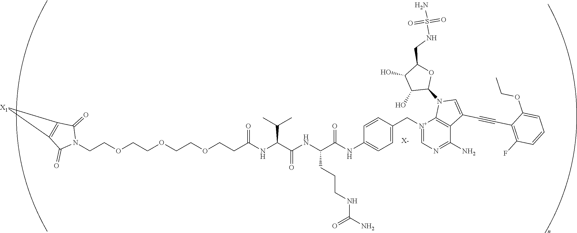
[X-].C(COCCOCCOCCC(NC(C(NC(C(NC1=CC=C(C[N+]2=CN=C(N)C3=C2N(C2OC(CNS(N)(=O)=O)C(O)C2O)C=C3C#CC2=C(F)C=CC=C2OCC)C=C1)=O)CCCNC(=O)N)=O)C(C)C)=O)N1C(=O)C2=C(C1=O)[X1]2
